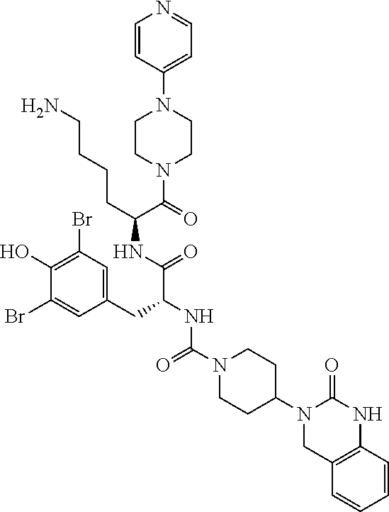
C1(CC(NC(N2CCC(N3CC4=C(NC3=O)C=CC=C4)CC2)=O)C(NC(CCCCN)C(=O)N2CCN(C3=CC=NC=C3)CC2)=O)=CC(Br)=C(O)C(Br)=C1
